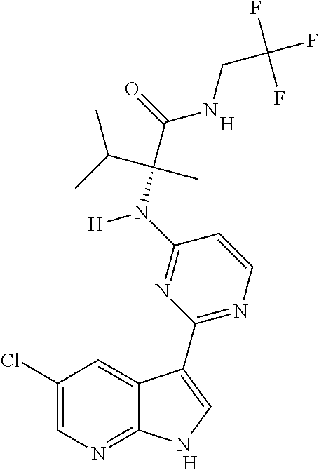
[H].C1=CN=C(C2=CNC3=NC=C(Cl)C=C32)N=C1N(C(C(NCC(F)(F)F)=O)(C(C)C)C)[H].[H]
